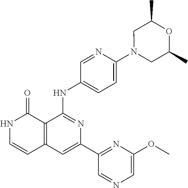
N1=CC(NC2=NC(C3=NC(OC)=CN=C3)=CC3=C2C(=O)NC=C3)=CC=C1N1CC(C)OC(C)C1
